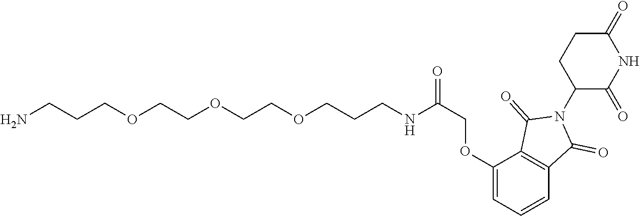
C(COCCOCCOCCCNC(COC1=CC=CC2=C1C(=O)N(C1C(=O)NC(=O)CC1)C2=O)=O)CN
